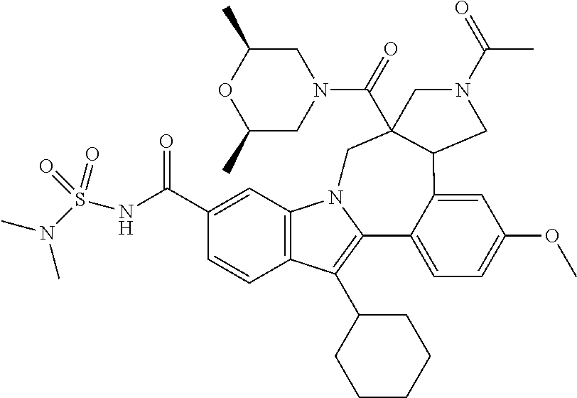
C12=C(C=C(C(NS(N(C)C)(=O)=O)=O)C=C1)N1C(=C2C2CCCCC2)C2=CC=C(OC)C=C2C2C(C(=O)N3CC(C)OC(C)C3)(C1)CN(C(C)=O)C2
